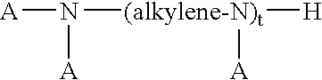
[A]N([A])[(alkylene-N)t]([H])[A]
